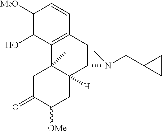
C1CN(CC2CC2)C2C3([H])C1(C1=C(C=CC([MeO])=C1O)C2)CC(=O)C([OMe])C3
